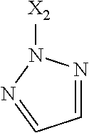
C1=NN([X2])N=C1
